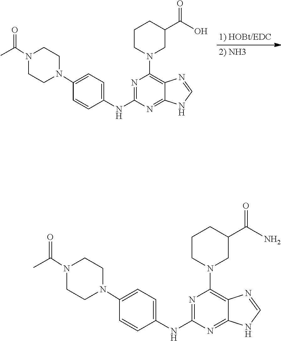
N1=C(NC2=CC=C(N3CCN(C(C)=O)CC3)C=C2)N=C2C(=C1N1CC(C(N)=O)CCC1)N=CN2.N1=C(NC2=CC=C(N3CCN(C(C)=O)CC3)C=C2)N=C2C(=C1N1CC(C(O)=O)CCC1)N=CN2
